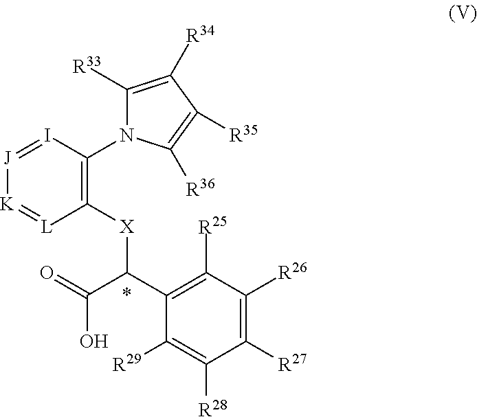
[K]1=[L]C([X]C(C(=O)O)C2=C([R25])C([R26])=C([R27])C([R28])=C2[R29])=C(N2C([R33])=C([R34])C([R35])=C2[R36])I=[J]1
